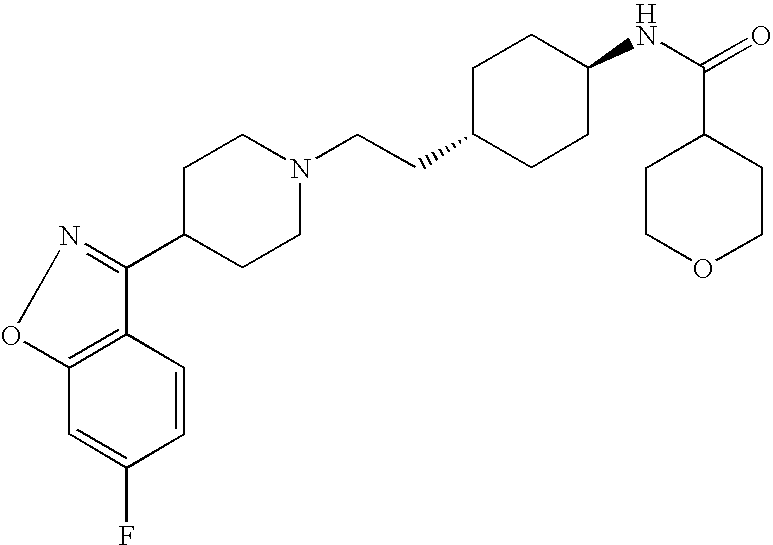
C12=C(C=CC(F)=C1)C(C1CCN(CCC3CCC(NC(=O)C4CCOCC4)CC3)CC1)=NO2
